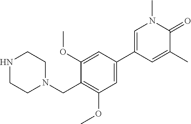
N1CCN(CC2=C(OC)C=C(C3=CN(C)C(=O)C(C)=C3)C=C2OC)CC1
